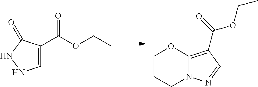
C1=C(C(OCC)=O)C(=O)NN1.C1CCN2C(=C(C(=O)OCC)C=N2)O1
